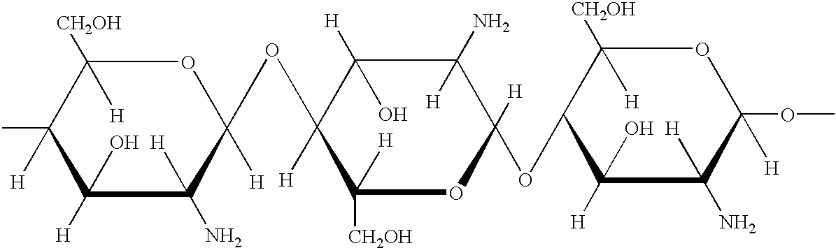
C1(C)([H])C(O)([H])C([H])(N)C([H])(OC2([H])C([H])([CH2OH])OC([H])(OC3C(O)([H])C([H])(N)C([H])(OC)OC3([H])[CH2OH])C(N)([H])C2(O)[H])OC1([H])[CH2OH]
